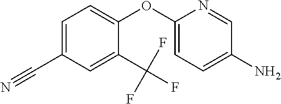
C1(OC2=CC=C(C#N)C=C2C(F)(F)F)=CC=C(N)C=N1
